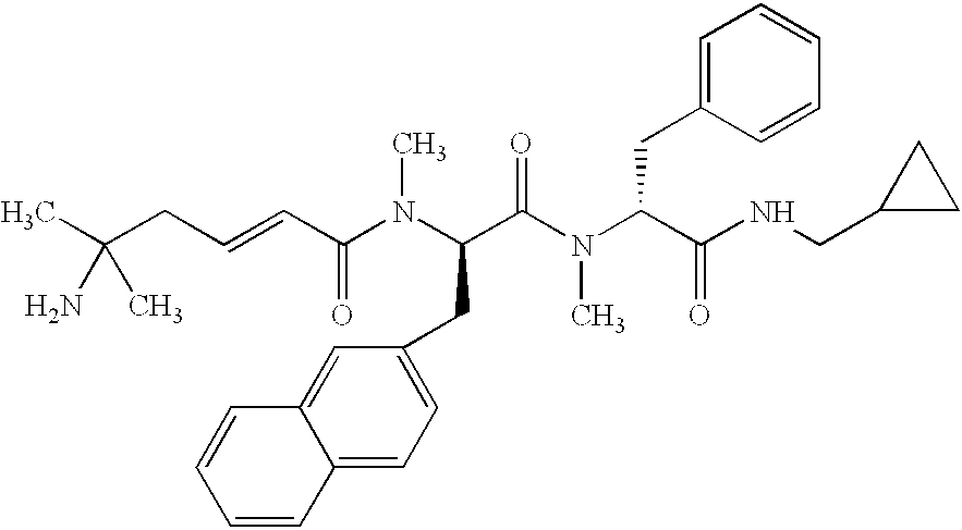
CC(CC=CC(N(C(C(N(C(C(NCC1CC1)=O)CC1=CC=CC=C1)C)=O)CC1=CC=C2C(=C1)C=CC=C2)C)=O)(C)N
